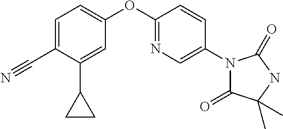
C1=C(C#N)C(C2CC2)=CC(OC2=NC=C(N3C(=O)C(C)(C)NC3=O)C=C2)=C1
